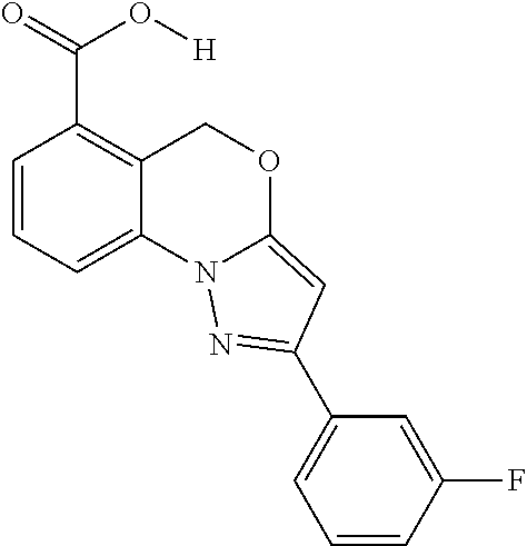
C1=CC=C2C(=C1C(=O)O[H])COC1=CC(C3=CC=CC(F)=C3)=NN21
